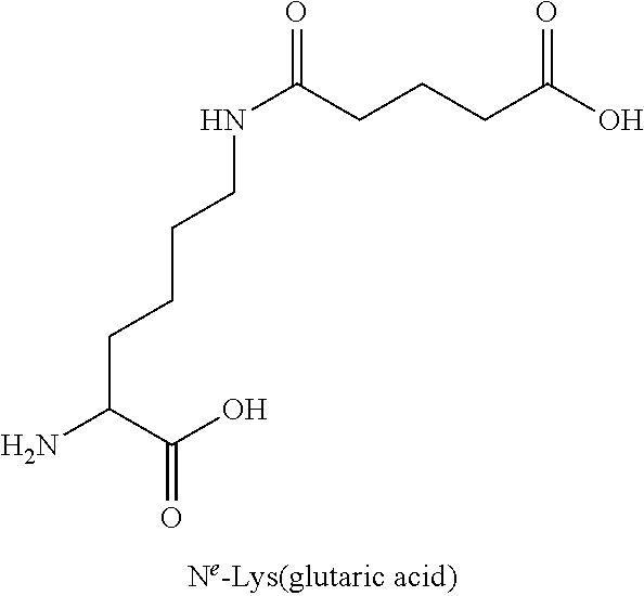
N(C(CCCC(O)=O)=O)CCCCC(N)C(O)=O
